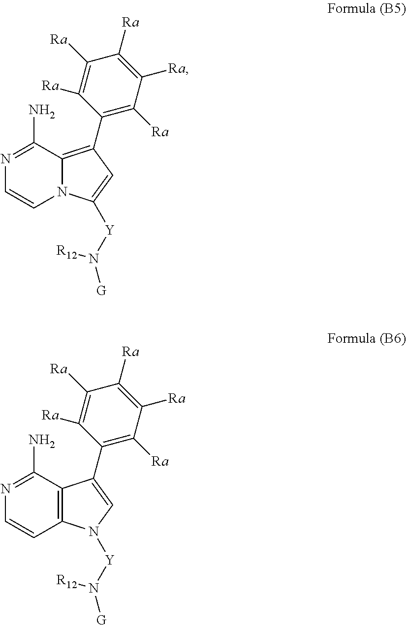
N1=C(N)C2=C(C3=C([Ra])C([Ra])=C([Ra])C([Ra])=C3[Ra])C=C([Y]N([G])[R12])N2C=C1.N1=C(N)C2=C(C=C1)N([Y]N([G])[R12])C=C2C1=C([Ra])C([Ra])=C([Ra])C([Ra])=C1[Ra]
